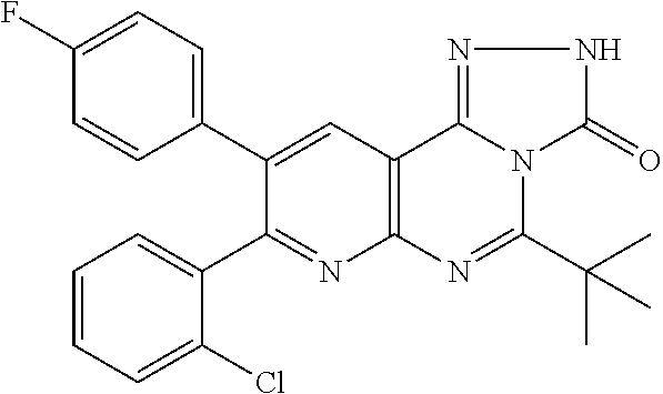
C1=CC=C(Cl)C(C2=NC3=C(C=C2C2=CC=C(F)C=C2)C2=NNC(=O)N2C(C(C)(C)C)=N3)=C1
